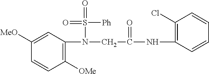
C1(N(CC(NC2=C(Cl)C=CC=C2)=O)S(=O)([Ph])=O)=C([OMe])C=CC([MeO])=C1
